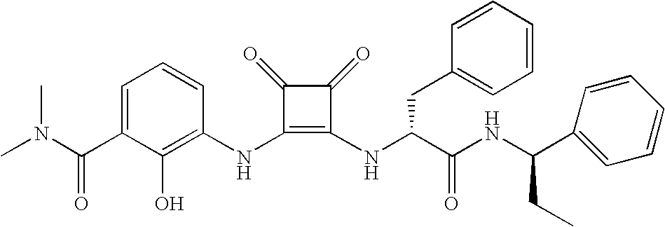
CN(C(C1=CC=CC(NC2=C(NC(C(NC(CC)C3=CC=CC=C3)=O)CC3=CC=CC=C3)C(=O)C2=O)=C1O)=O)C
